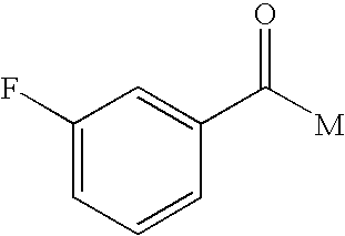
C1(F)=CC=CC(C([M])=O)=C1
